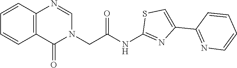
C12=C(C=CC=C1)N=CN(CC(NC1=NC(C3=NC=CC=C3)=CS1)=O)C2=O
